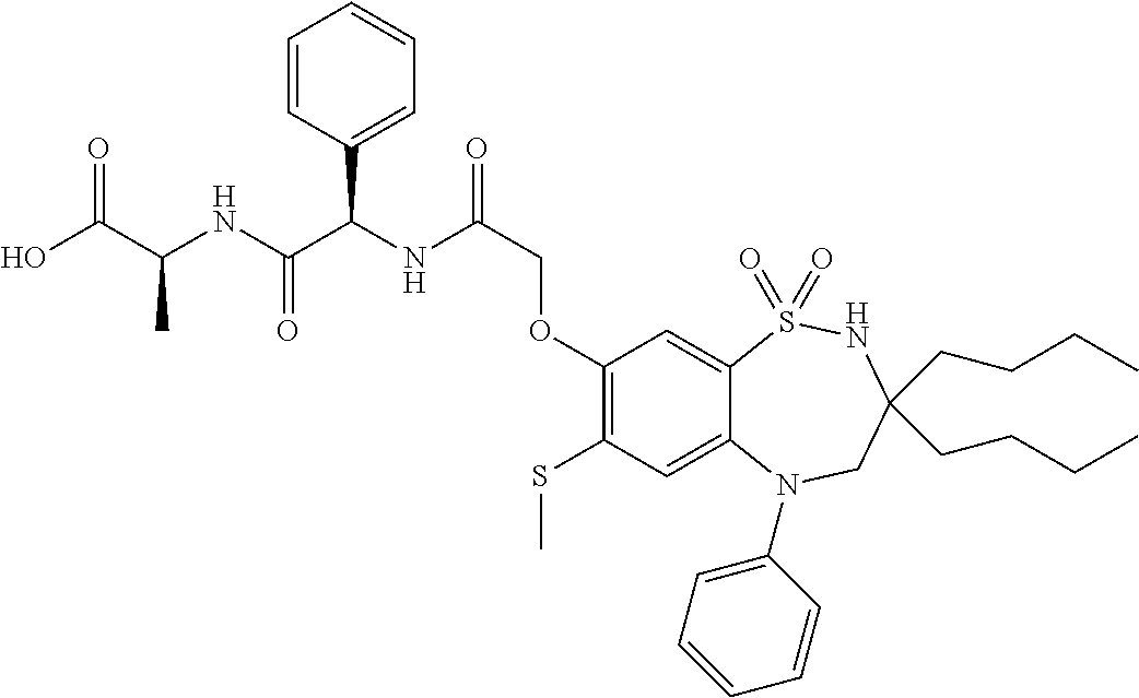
C1(SC)=C(OCC(NC(C(NC(C(O)=O)C)=O)C2=CC=CC=C2)=O)C=C2C(=C1)N(C1=CC=CC=C1)CC(CCCC)(CCCC)NS2(=O)=O
